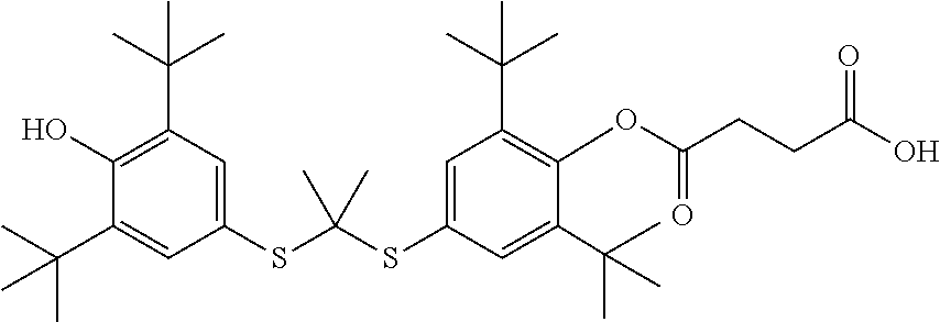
C1(O)=C(C(C)(C)C)C=C(SC(SC2=CC(C(C)(C)C)=C(OC(CCC(=O)O)=O)C(C(C)(C)C)=C2)(C)C)C=C1C(C)(C)C
